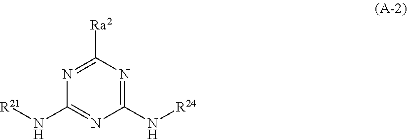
C1(N[R21])=NC(N[R24])=NC([Ra2])=N1
